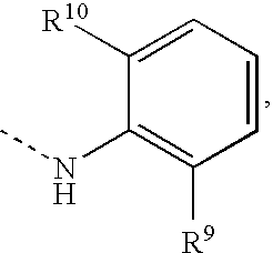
C1=CC([R9])=C(NC)C([R10])=C1
